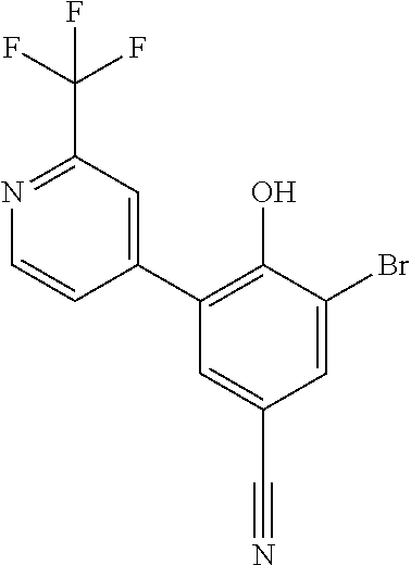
C1=C(Br)C(O)=C(C2=CC(C(F)(F)F)=NC=C2)C=C1C#N
